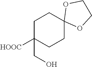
C1C(CO)([HOOC])CCC2(C1)OCCO2
